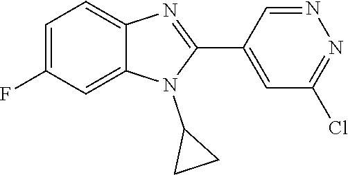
C1=C(F)C=C2C(=C1)N=C(C1=CC(Cl)=NN=C1)N2C1CC1
